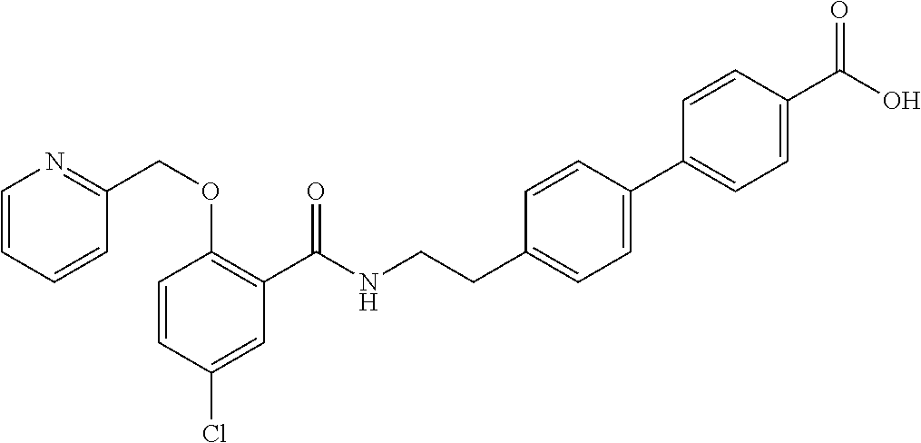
C1=CC(Cl)=CC(C(NCCC2=CC=C(C3=CC=C(C(O)=O)C=C3)C=C2)=O)=C1OCC1=NC=CC=C1
